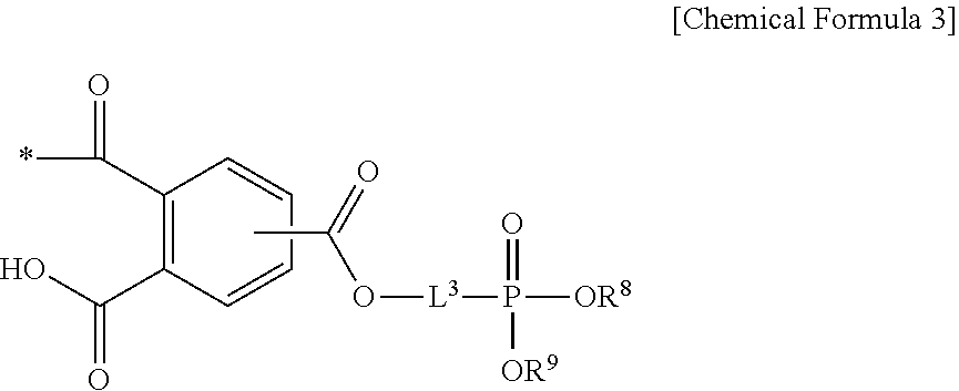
*C(=O)C1=C(C(O)=O)C=CC=C1.CC(=O)O[L3]P(=O)([OR8])[OR9]
